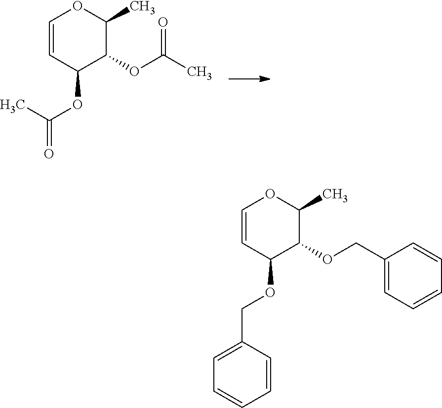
C1=CC(OC(=O)C)C(OC(=O)C)C(C)O1.C1=CC(OCC2=CC=CC=C2)C(OCC2=CC=CC=C2)C(C)O1
